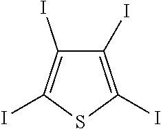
IC1=C(I)SC(I)=C1I
